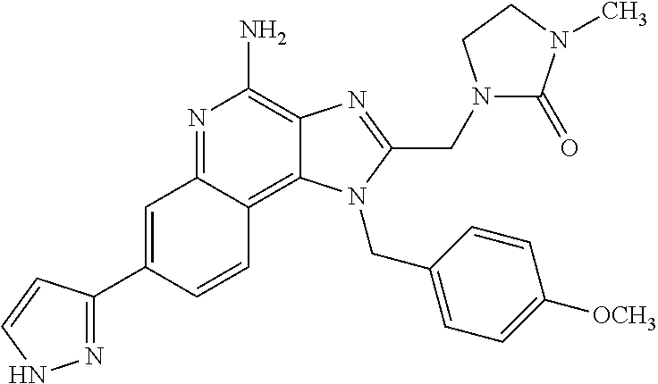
C1=C(C2=NNC=C2)C=CC2=C3C(=C(N)N=C12)N=C(CN1C(=O)N(C)CC1)N3CC1=CC=C([OCH3])C=C1
